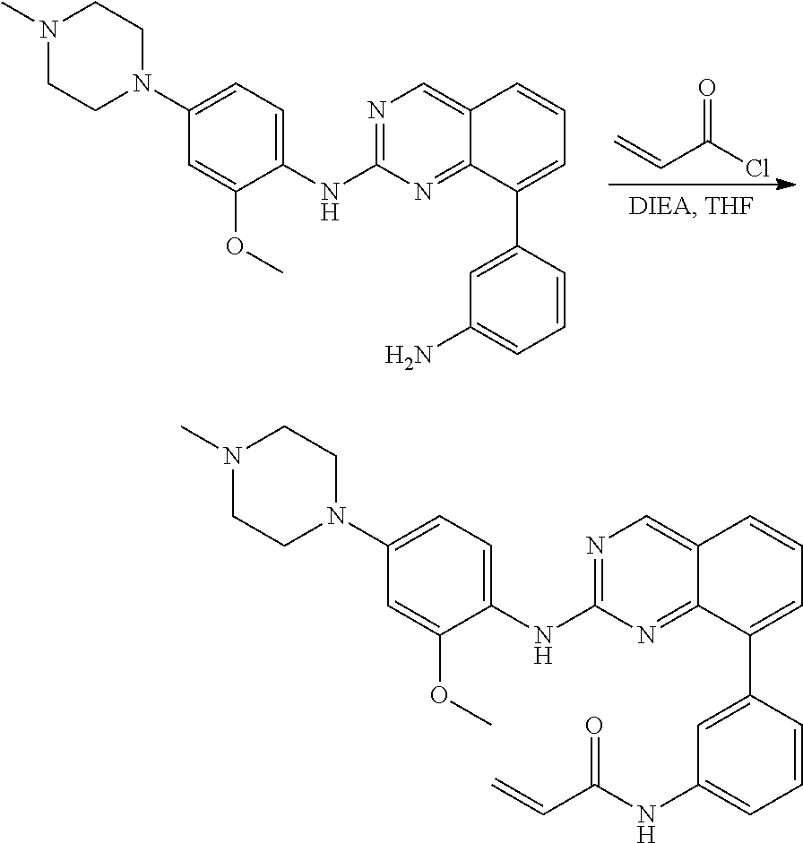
C=CC(Cl)=O.N1(C)CCN(C2=CC=C(NC3=NC=C4C(=N3)C(C3=CC(N)=CC=C3)=CC=C4)C(OC)=C2)CC1.N1(C)CCN(C2=CC=C(NC3=NC=C4C(=N3)C(C3=CC(NC(C=C)=O)=CC=C3)=CC=C4)C(OC)=C2)CC1
